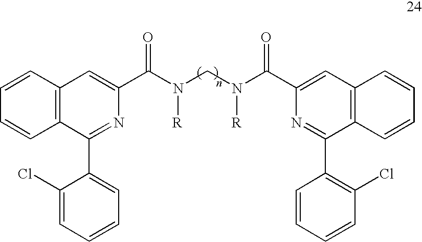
C12=C(C=CC=C1)C=C(C(=O)N(CN([R])C(C1=CC3=C(C(C4=C(Cl)C=CC=C4)=N1)C=CC=C3)=O)[R])N=C2C1=CC=CC=C1Cl
